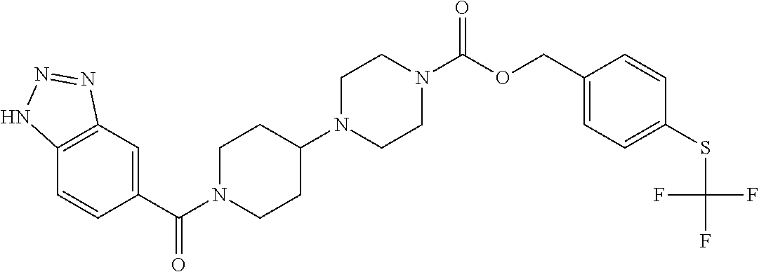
C12=C(C=C(C(=O)N3CCC(N4CCN(C(OCC5=CC=C(SC(F)(F)F)C=C5)=O)CC4)CC3)C=C1)N=NN2
